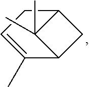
C12CC(C1(C)C)CC=C2C
